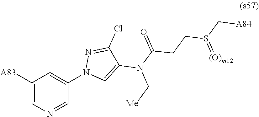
C1([A83])=CN=CC(N2C=C(N(C(=O)CCS(C[A84])=[(O)m12])C[Me])C(Cl)=N2)=C1
